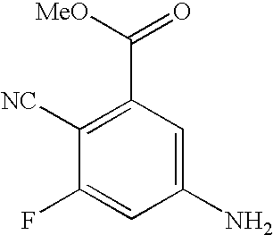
C1(N)=CC(C([MeO])=O)=C([NC])C(F)=C1
